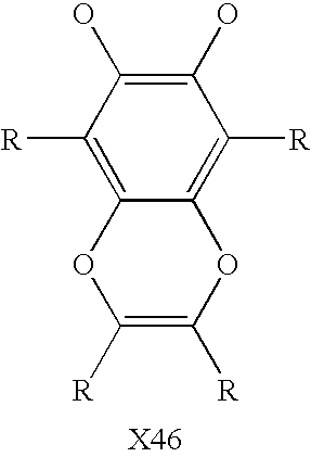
C1([R])=C([R])OC2=C([R])C(O)=C(O)C([R])=C2O1
